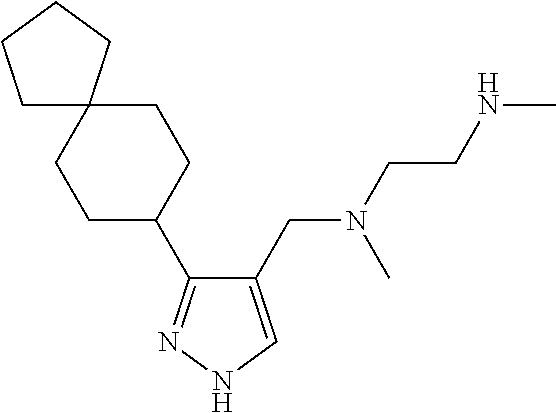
C1(CN(CCNC)C)=CNN=C1C1CCC2(CC1)CCCC2
